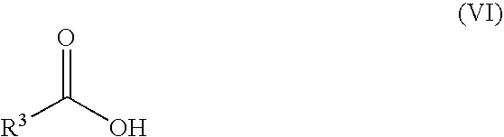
[R3]C(O)=O
